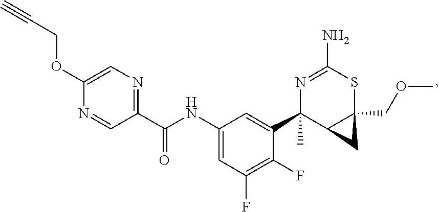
O(C1=CN=C(C(NC2=CC(F)=C(F)C(C3(C)C4C(COC)(SC(N)=N3)C4)=C2)=O)C=N1)CC#C
